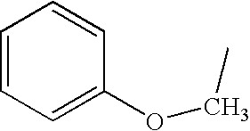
C1=CC=C(OCC)C=C1
